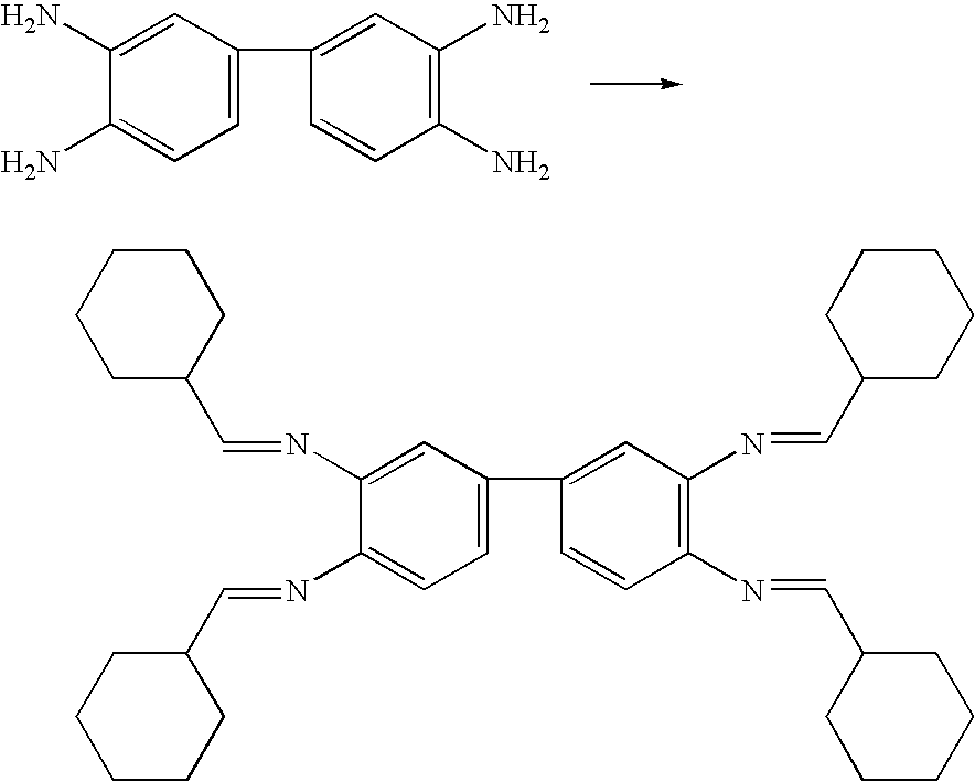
C1=C(C2=CC(N)=C(N)C=C2)C=C(N)C(N)=C1.C1=C(C2=CC(N=CC3CCCCC3)=C(N=CC3CCCCC3)C=C2)C=C(N=CC2CCCCC2)C(N=CC2CCCCC2)=C1
